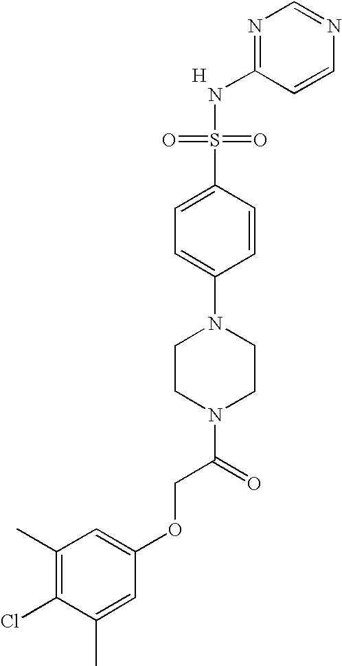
[H].C1=CN=CN=C1NS(=O)(=O)C1=CC=C(N2CCN(C(COC3=CC(C)=C(Cl)C(C)=C3)=O)CC2)C=C1
